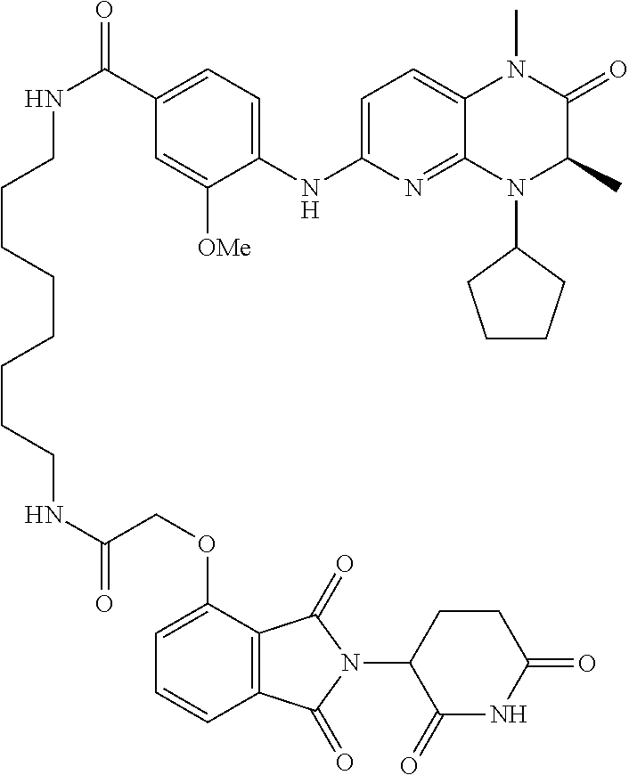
N(C(COC1=CC=CC2=C1C(=O)N(C1CCC(=O)NC1=O)C2=O)=O)CCCCCCCCNC(=O)C1=CC=C(NC2=CC=C3C(=N2)N(C2CCCC2)C(C)C(=O)N3C)C([OMe])=C1
